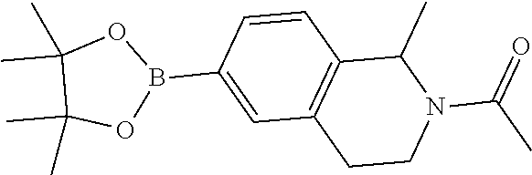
C1=CC(B2OC(C)(C)C(C)(C)O2)=CC2=C1C(C)N(C(C)=O)CC2
